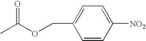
CC(OCC1=CC=C([NO2])C=C1)=O
